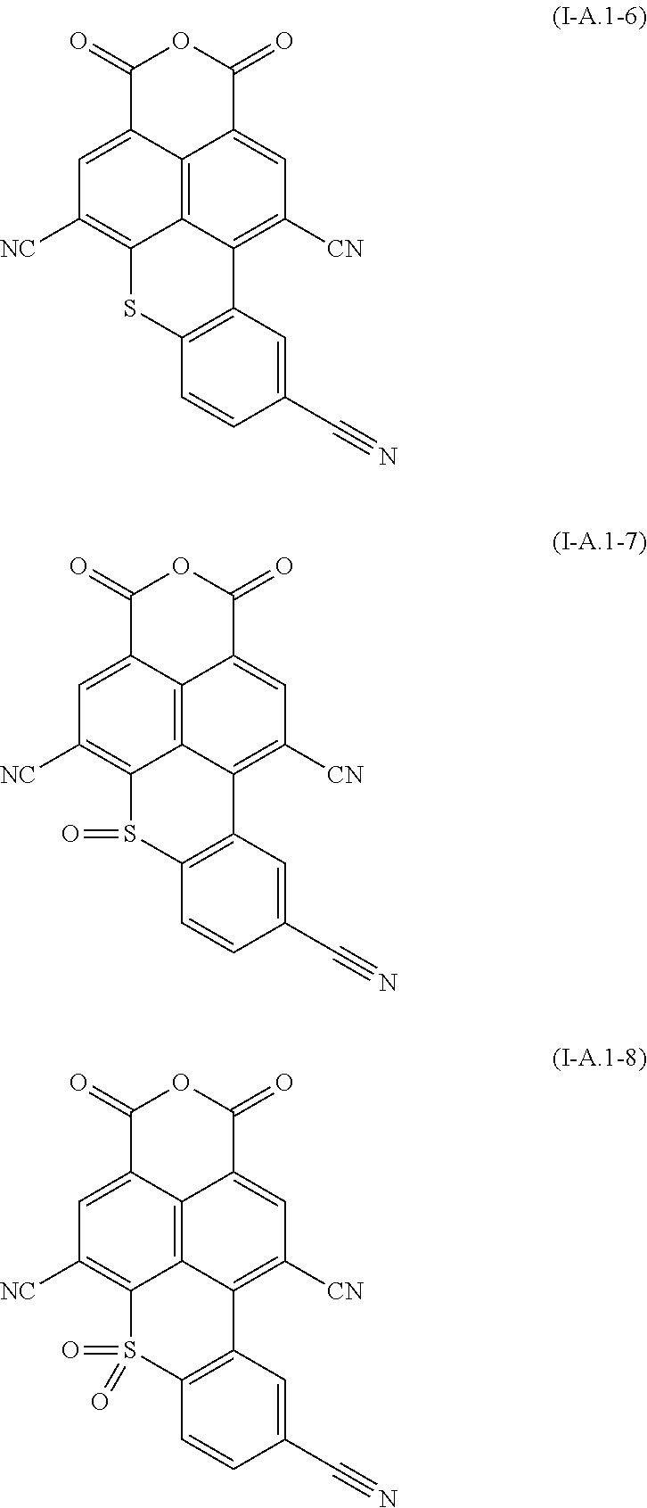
C12=C3C4=CC([NC])=C1SC1=C(C2=C([CN])C=C3C(=O)OC4=O)C=C(C#N)C=C1.C12=C3C4=CC([NC])=C1S(=O)C1=C(C2=C([CN])C=C3C(=O)OC4=O)C=C(C#N)C=C1.C12=C3C4=CC([NC])=C1S(=O)(=O)C1=C(C2=C([CN])C=C3C(=O)OC4=O)C=C(C#N)C=C1
